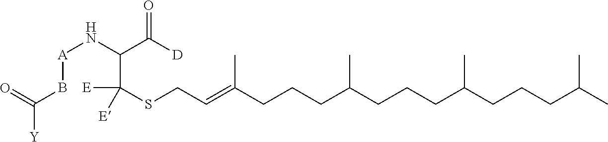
[A](NC(C([E])(SCC=C(CCCC(CCCC(CCCC(C)C)C)C)C)[E])C(=O)[D])BC([Y])=O
